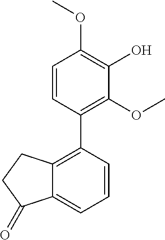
C1=CC(C2=C3C(=CC=C2)C(=O)CC3)=C(OC)C(O)=C1OC
